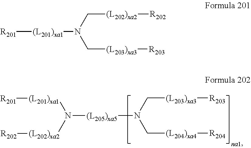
N(C[(L203)xa3][R203])(C[(L204)xa4][R204])[(L205)xa5]N([(L201)xa1][R201])[(L202)xa2][R202].[R201][(L201)xa1]N(C[(L202)xa2][R202])C[(L203)xa3][R203]
